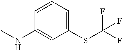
C1=CC(NC)=CC(SC(F)(F)F)=C1
